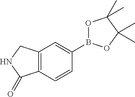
C12=C(C=CC(B3OC(C)(C)C(C)(C)O3)=C1)C(=O)NC2
